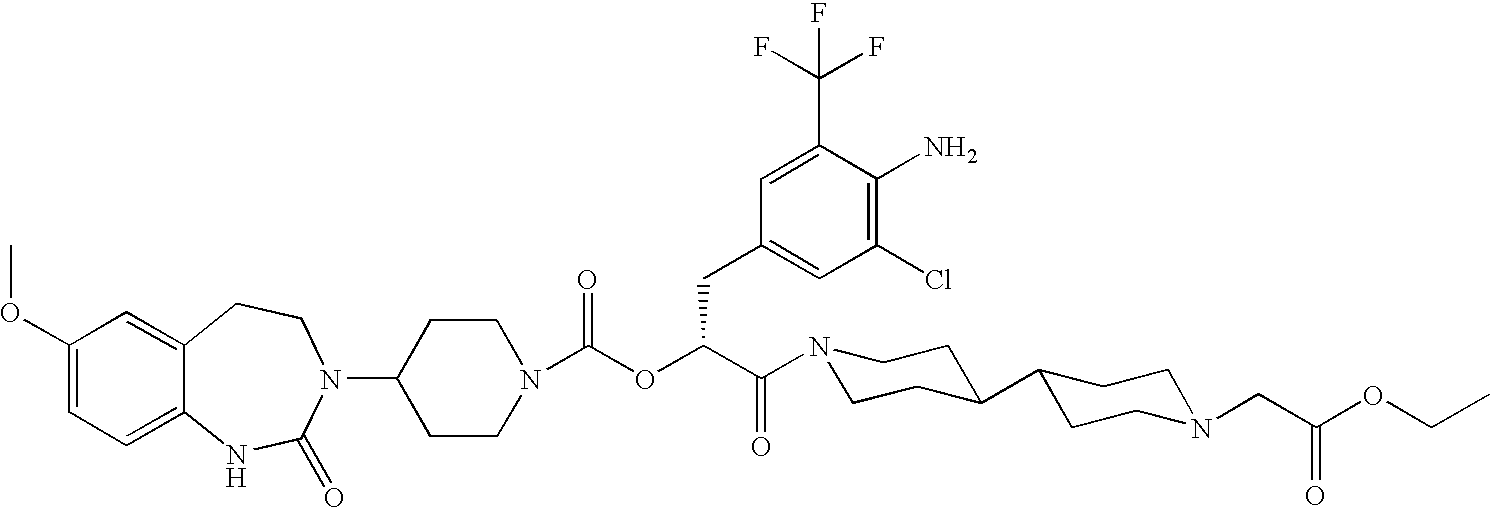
C1(OC)=CC=C2C(=C1)CCN(C1CCN(C(OC(C(N3CCC(C4CCN(CC(OCC)=O)CC4)CC3)=O)CC3=CC(Cl)=C(N)C(C(F)(F)F)=C3)=O)CC1)C(=O)N2
